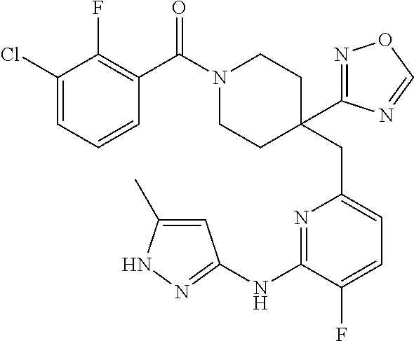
C1(Cl)=CC=CC(C(N2CCC(CC3=CC=C(F)C(NC4=NNC(C)=C4)=N3)(C3=NOC=N3)CC2)=O)=C1F
